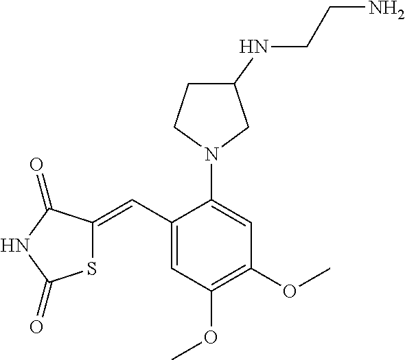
S1C(=CC2=CC(OC)=C(OC)C=C2N2CC(NCCN)CC2)C(=O)NC1=O
